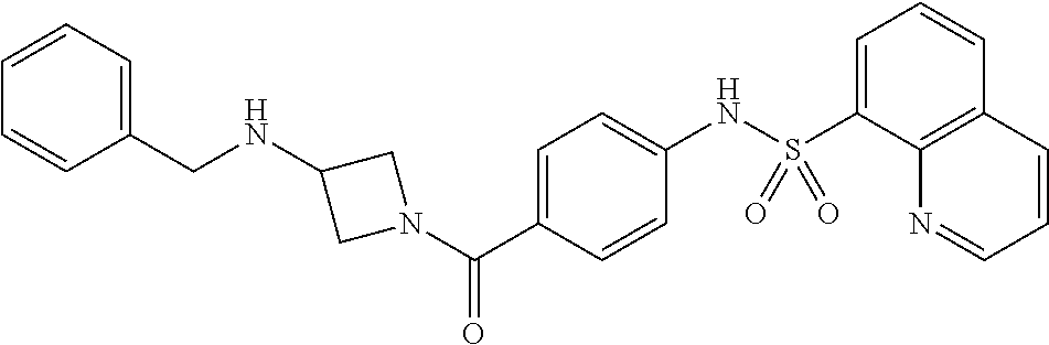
C(C1=CC=CC=C1)NC1CN(C(C2=CC=C(NS(C3=CC=CC4=C3N=CC=C4)(=O)=O)C=C2)=O)C1
